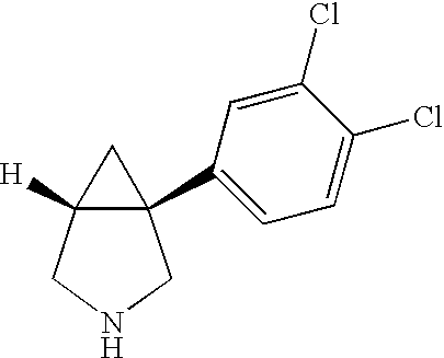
C1(C23C([H])(C2)CNC3)=CC=C(Cl)C(Cl)=C1
